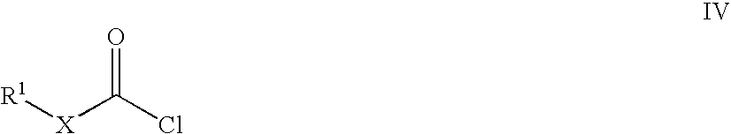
[R1][X]C(Cl)=O
